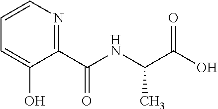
C1(C(NC(C(O)=O)C)=O)=NC=CC=C1O
